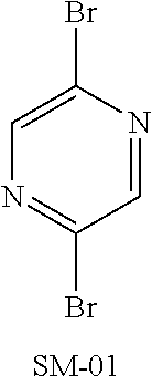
C1=NC(Br)=CN=C1Br
